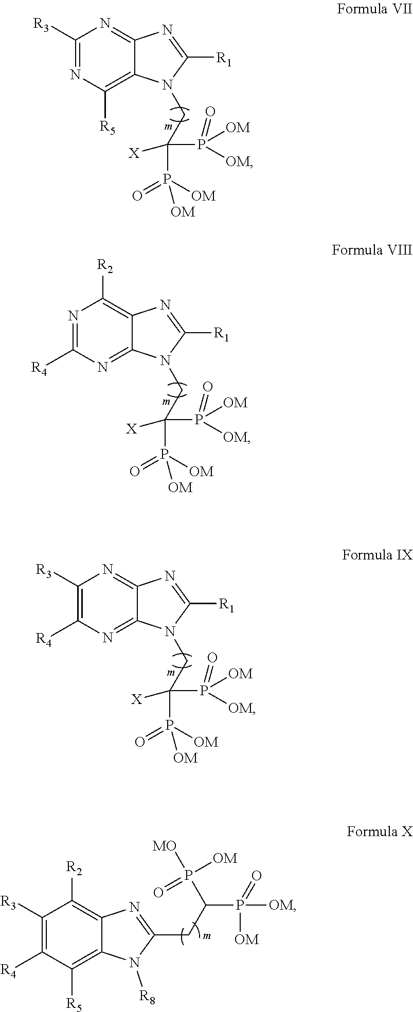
C1([R3])=NC([R5])=C2C(=N1)N=C([R1])N2CC(P(=O)([OM])[OM])([X])P([OM])(=O)[OM].N1=C([R4])N=C2C(=C1[R2])N=C([R1])N2CC(P(=O)([OM])[OM])([X])P([OM])(=O)[OM].C1([R3])=C([R4])N=C2C(=N1)N=C([R1])N2CC(P(=O)([OM])[OM])([X])P([OM])(=O)[OM].C1([R3])=C([R4])C([R5])=C2C(=C1[R2])N=C(CC(P([OM])([OM])=O)P([MO])([OM])=O)N2[R8]
